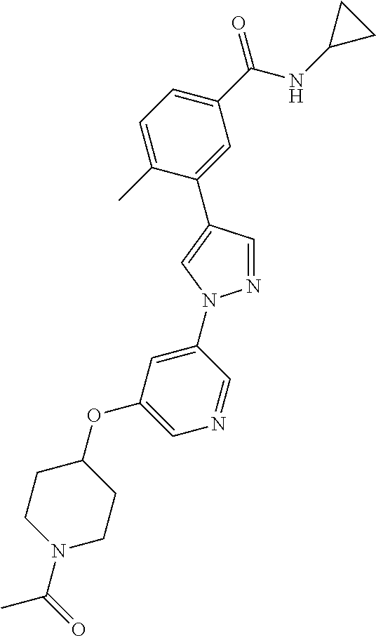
C1=C(C)C(C2=CN(C3=CC(OC4CCN(C(C)=O)CC4)=CN=C3)N=C2)=CC(C(NC2CC2)=O)=C1
